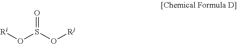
[Ri]OS(O[Rj])=O
